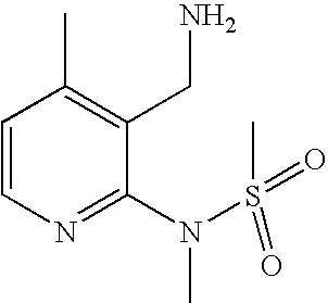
C1=CN=C(N(S(=O)(=O)C)C)C(CN)=C1C
